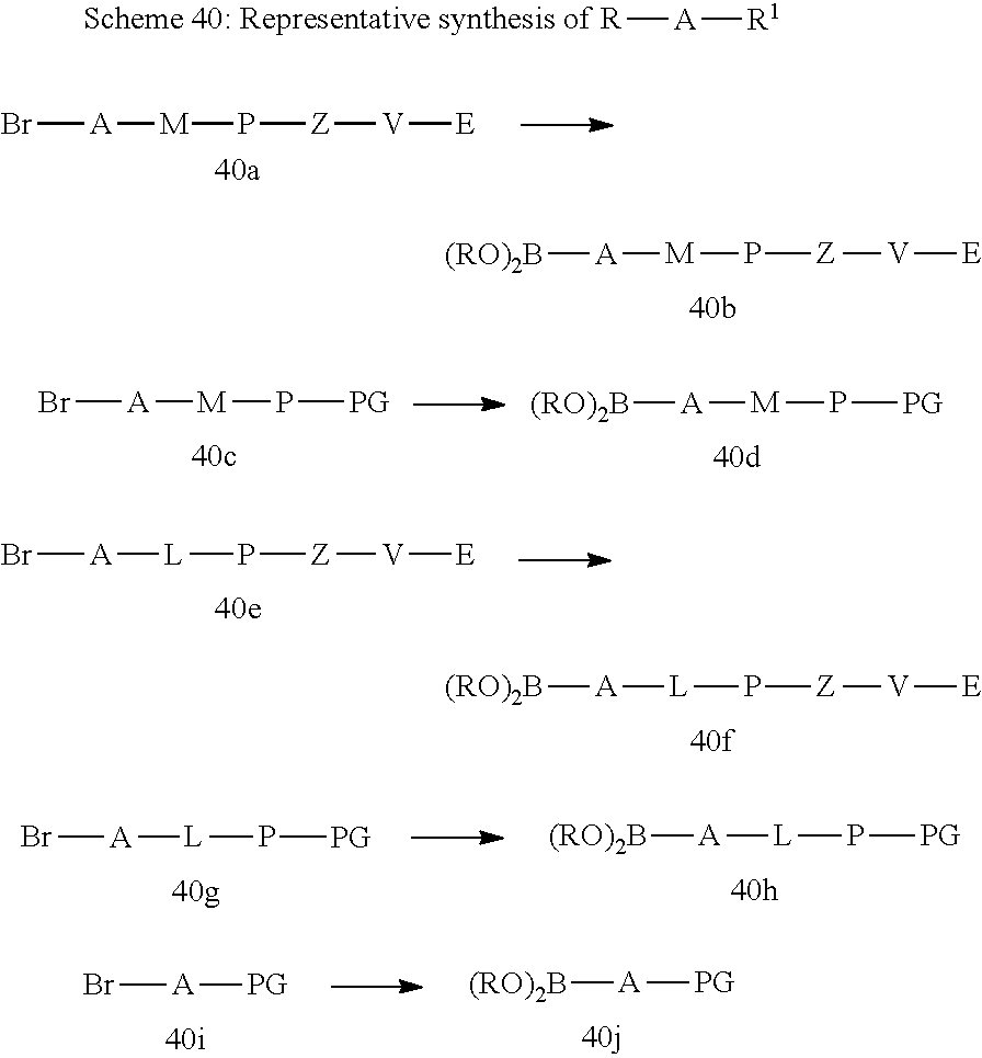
[R][A][R1].Br[A][M]P[Z][V][E].[(RO)2B][A][M]P[Z][V][E].Br[A][M]P[PG].[(RO)2B][A][M]P[PG].Br[A][L]P[Z][V][E].[(RO)2B][A][L]P[Z][V][E].Br[A][L]P[PG].[(RO)2B][A][L]P[PG].Br[A][PG].[(RO)2B][A][PG]
